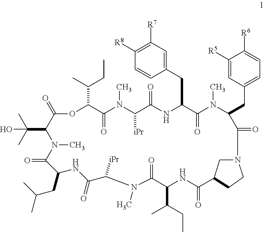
C1(CC2C(=O)N(C)C(CC3=CC=C([R6])C([R5])=C3)C(=O)N3CC(CC3)C(=O)NC(C(C)CC)C(=O)N(C)C([iPr])C(=O)NC(CC(C)C)C(=O)N(C)C(C(C)(C)O)C(=O)OC(C(CC)C)C(=O)N(C)C([iPr])C(=O)N2)=CC([R7])=C([R8])C=C1
